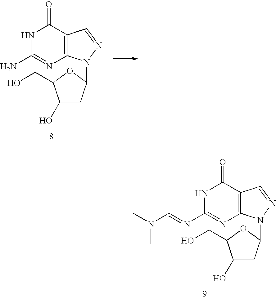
C12=C(C(=O)NC(N)=N1)C=NN2C1CC(O)C(CO)O1.C12=C(C(=O)NC(N=CN(C)C)=N1)C=NN2C1CC(O)C(CO)O1
